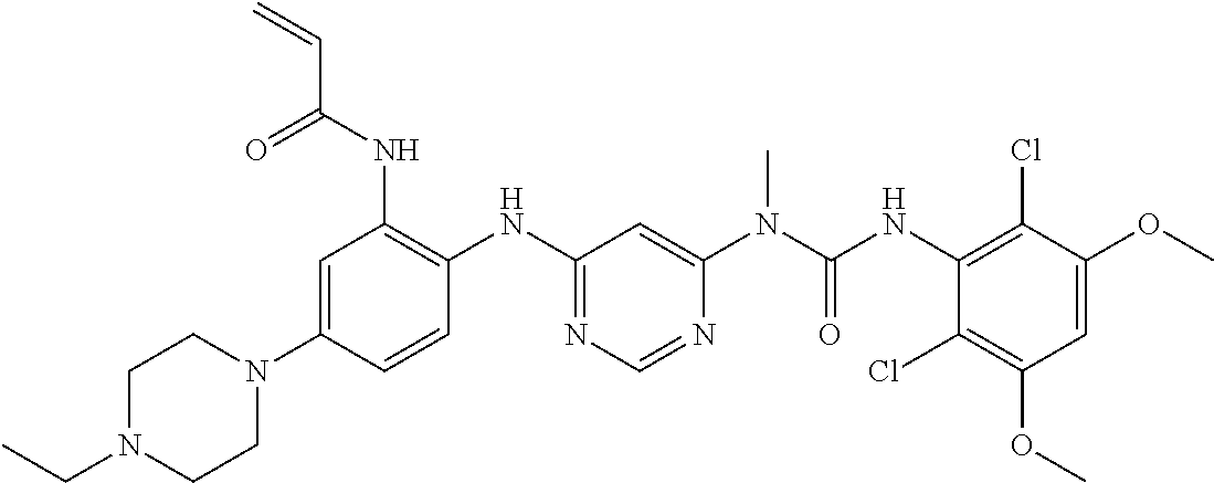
C1=C(N2CCN(CC)CC2)C=CC(NC2=NC=NC(N(C)C(=O)NC3=C(Cl)C(OC)=CC(OC)=C3Cl)=C2)=C1NC(C=C)=O
